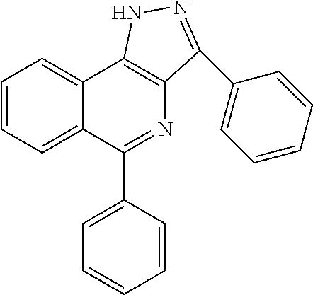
C1=CC=C2C(=C1)C1=C(N=C2C2=CC=CC=C2)C(C2=CC=CC=C2)=NN1
